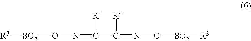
N(=C([R4])C(=NO[SO2][R3])[R4])O[SO2][R3]
